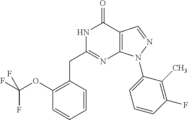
C1(OC(F)(F)F)=C(CC2=NC3=C(C(=O)N2)C=NN3C2=CC=CC(F)=C2C)C=CC=C1
